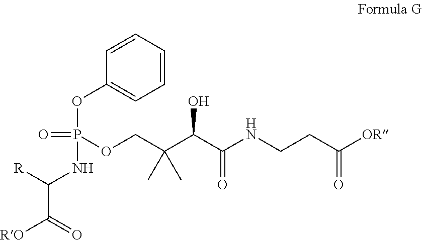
C1=CC=CC(OP(=O)(NC(C([RO])=O)[R])OCC(C(C(NCCC([OR])=O)=O)O)(C)C)=C1
